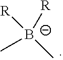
[R][B-](C)(C)[R]
